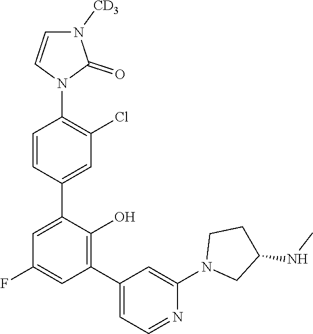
C1(C2=C(O)C(C3=CC(Cl)=C(N4C(=O)N([CD3])C=C4)C=C3)=CC(F)=C2)=CC=NC(N2CC(NC)CC2)=C1
